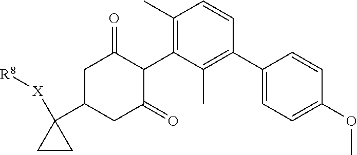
C1(C2=C(C)C(C3C(=O)CC(C4([X][R8])CC4)CC3=O)=C(C)C=C2)=CC=C(OC)C=C1
